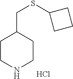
C1CNCCC1CSC1CCC1.Cl
